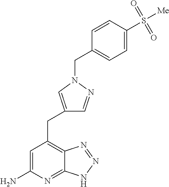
C1=C(N)N=C2C(=C1CC1=CN(CC3=CC=C(S([Me])(=O)=O)C=C3)N=C1)N=NN2
